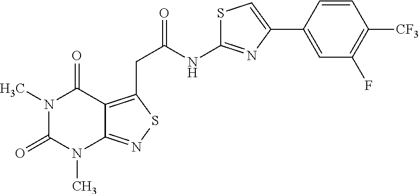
N1(C)C(=O)N(C)C2=NSC(CC(NC3=NC(C4=CC(F)=C([CF3])C=C4)=CS3)=O)=C2C1=O
